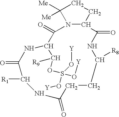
N12C(CCC1([Me])[Me])C(=O)NC([R8])CCC(=O)NC([R1])C(=O)NC(C(OS(O[Y])(O[Y])O[Y])[R9])C2=O
